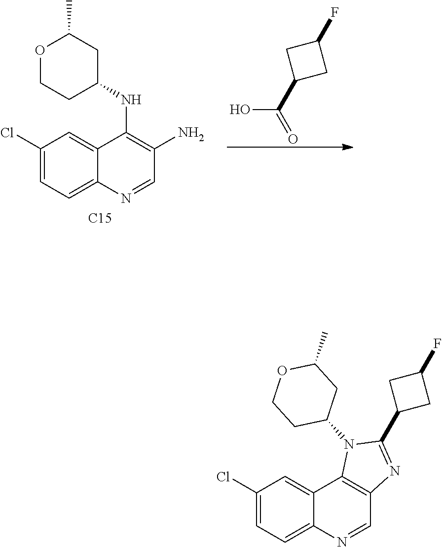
C1(Cl)=CC=C2C(=C1)C(NC1CC(C)OCC1)=C(N)C=N2.[C15].C1(C(=O)O)CC(F)C1.C1(Cl)=CC=C2C(=C1)C1=C(C=N2)N=C(C2CC(F)C2)N1C1CC(C)OCC1
